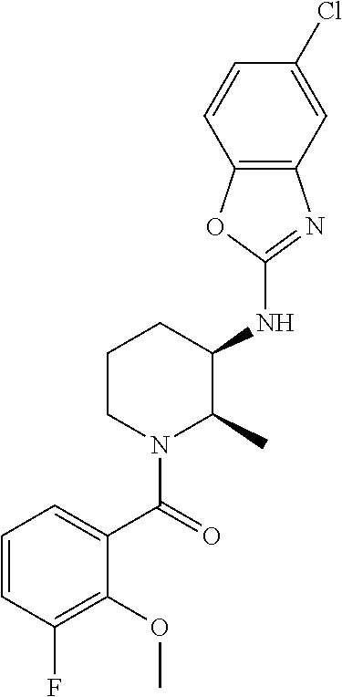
C1(NC2C(C)N(C(=O)C3=CC=CC(F)=C3OC)CCC2)=NC2=C(O1)C=CC(Cl)=C2
